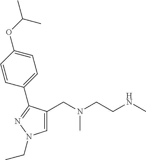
C1=C(CN(CCNC)C)C(C2=CC=C(OC(C)C)C=C2)=NN1CC
